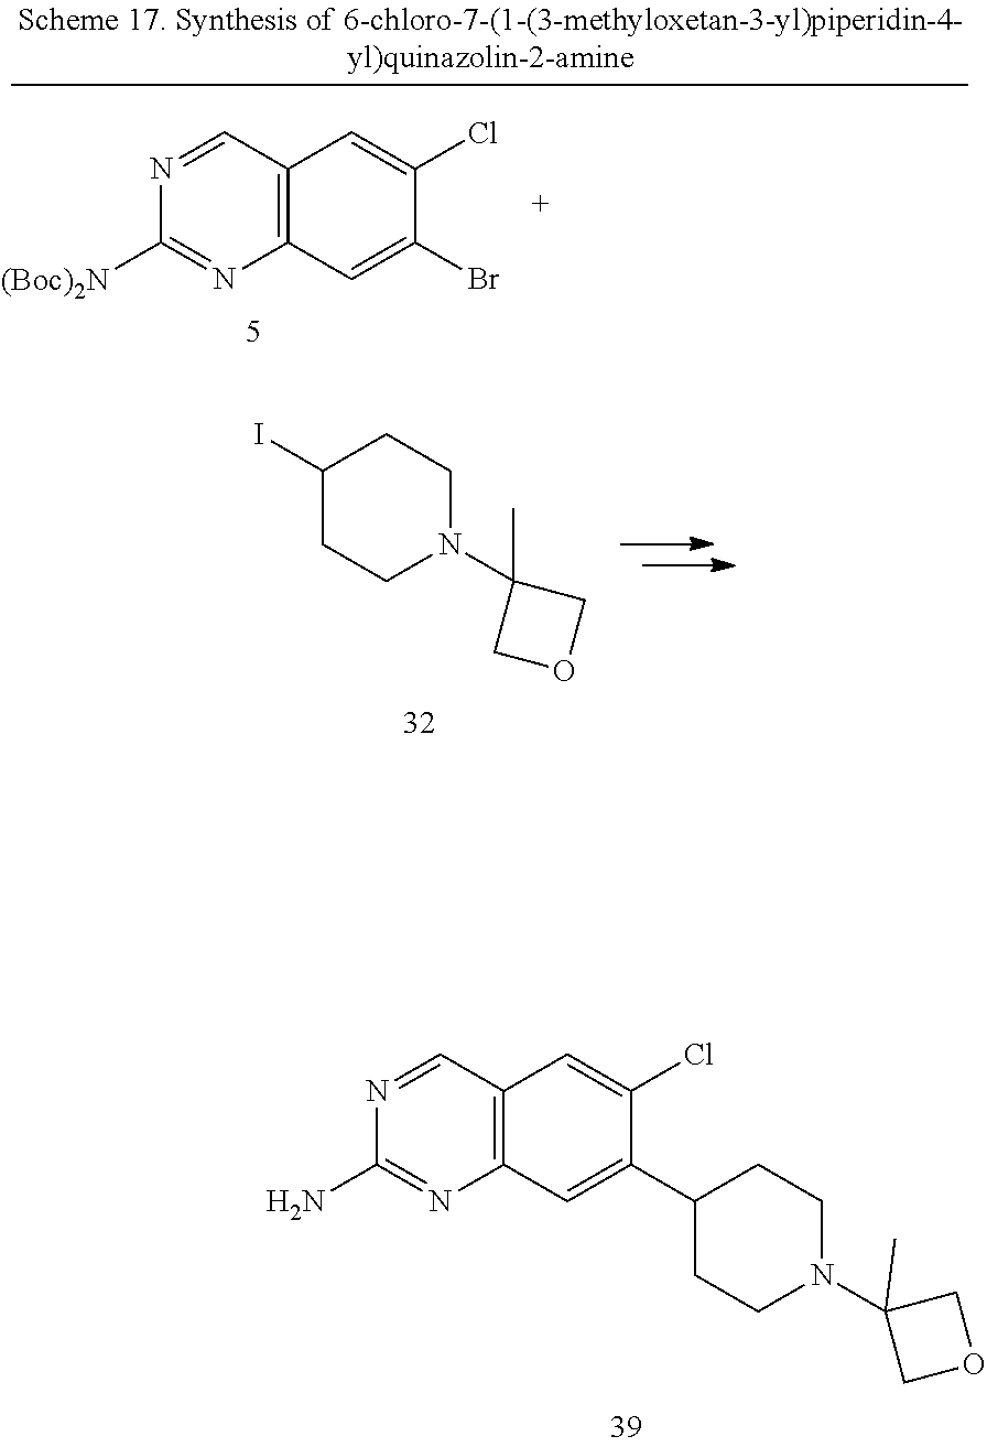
C12=C(C=NC([(Boc)2N])=N1)C=C(Cl)C(Br)=C2.C12=C(C=NC(N)=N1)C=C(Cl)C(C1CCN(C3(C)COC3)CC1)=C2.C1(I)CCN(C2(C)COC2)CC1
